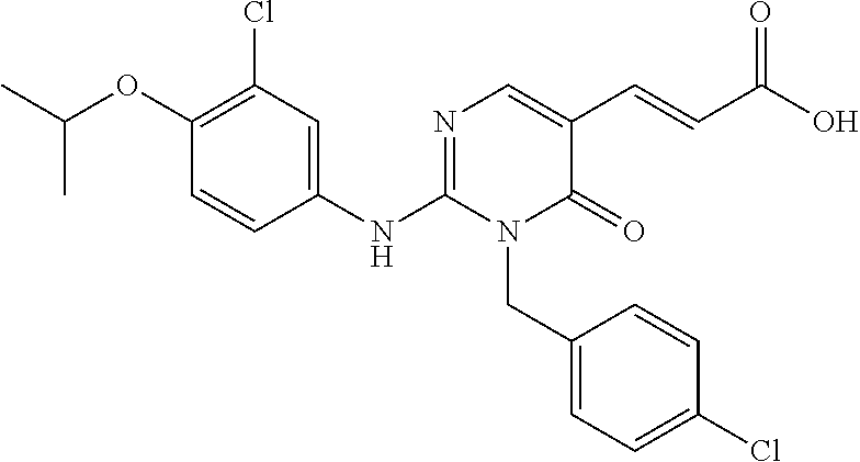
C1(NC2=NC=C(C=CC(O)=O)C(=O)N2CC2=CC=C(Cl)C=C2)=CC(Cl)=C(OC(C)C)C=C1
